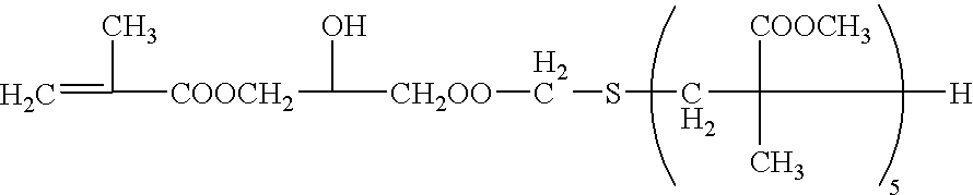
C=C(C)[COOCH2]C(O)[CH2OO]CSCC([COOCH3])(C)[H]
